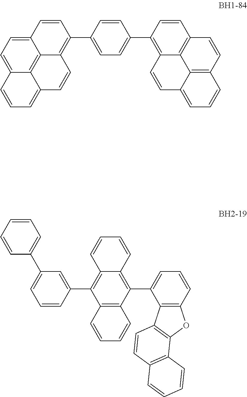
C1(C2=C3C4=C5C(=CC=C4C=C2)C=CC=C5C=C3)=CC=C(C2=C3C4=C(C=C2)C=CC2=C4C(=CC=C2)C=C3)C=C1.C1=CC=C(C2=CC=CC(C3=C4C(=C(C5=CC=CC6=C5C5=C(O6)C6=C(C=C5)C=CC=C6)C5=C3C=CC=C5)C=CC=C4)=C2)C=C1
